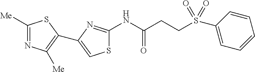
S1C(NC(CCS(C2=CC=CC=C2)(=O)=O)=O)=NC(C2=C([Me])N=C([Me])S2)=C1
